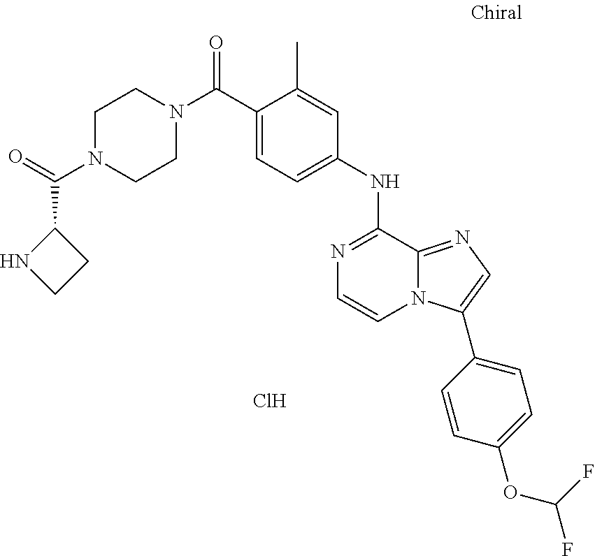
C(C1=CC=C(NC2=NC=CN3C2=NC=C3C2=CC=C(OC(F)F)C=C2)C=C1C)(=O)N1CCN(C(=O)C2NCC2)CC1.Cl
